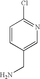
NCC1=CN=C(Cl)C=C1
